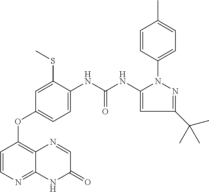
C1(SC)=CC(OC2=C3C(=NC=C2)NC(=O)C=N3)=CC=C1NC(NC1=CC(C(C)(C)C)=NN1C1=CC=C(C)C=C1)=O
